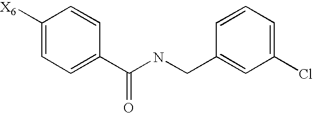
C1([X6])=CC=C(C(NCC2=CC(Cl)=CC=C2)=O)C=C1
